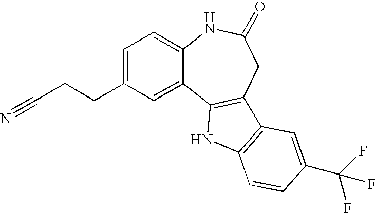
C1=C(CCC#N)C=C2C(=C1)NC(=O)CC1=C2NC2=C1C=C(C(F)(F)F)C=C2
